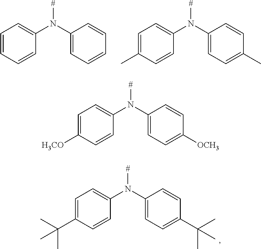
C1=CC=CC(N(C2=CC=CC=C2)[#])=C1.C1=C(C)C=CC(N(C2=CC=C(C)C=C2)[#])=C1.C1=C(C(C)(C)C)C=CC(N(C2=CC=C(C(C)(C)C)C=C2)[#])=C1.C1=C([H3CO])C=CC(N(C2=CC=C([OCH3])C=C2)[#])=C1
